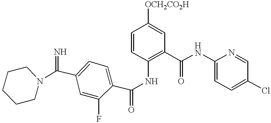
C1=CC(NC(C2=CC=C(C(=N)N3CCCCC3)C=C2F)=O)=C(C(NC2=CC=C(Cl)C=N2)=O)C=C1[OCH2CO2H]
